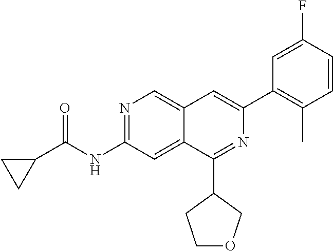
N1=C(NC(C2CC2)=O)C=C2C(=C1)C=C(C1=C(C)C=CC(F)=C1)N=C2C1CCOC1
